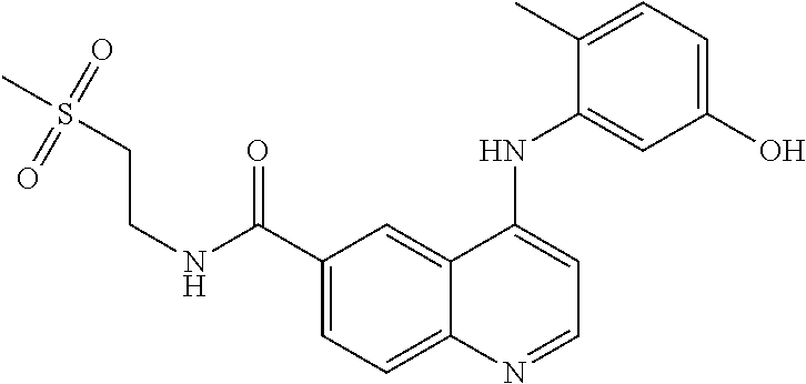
C1(C(=O)NCCS(C)(=O)=O)=CC=C2C(=C1)C(NC1=CC(O)=CC=C1C)=CC=N2
